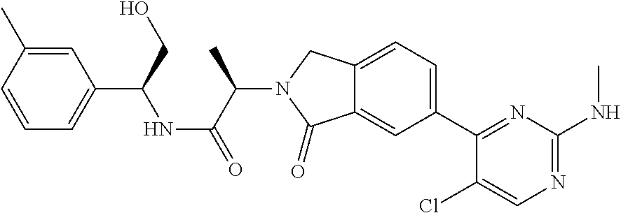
C1(Cl)=CN=C(NC)N=C1C1=CC=C2C(=C1)C(=O)N(C(C(=O)NC(C1=CC=CC(C)=C1)CO)C)C2
